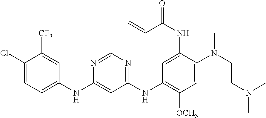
C1(NC2=CC=C(Cl)C([CF3])=C2)=CC(NC2=C([OCH3])C=C(N(CCN(C)C)C)C(NC(C=C)=O)=C2)=NC=N1
